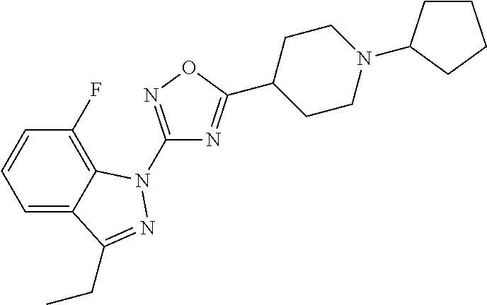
C1(F)=C2C(=CC=C1)C(CC)=NN2C1=NOC(C2CCN(C3CCCC3)CC2)=N1
